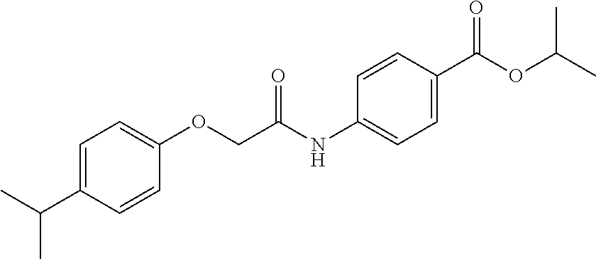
C1(NC(COC2=CC=C(C(C)C)C=C2)=O)=CC=C(C(=O)OC(C)C)C=C1
